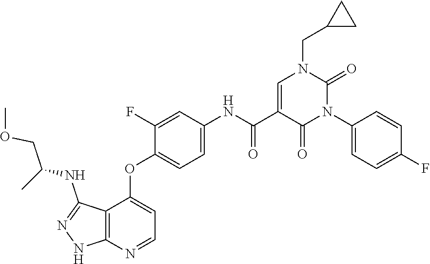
C1C(CN2C=C(C(=O)NC3=CC=C(OC4=CC=NC5=C4C(NC(COC)C)=NN5)C(F)=C3)C(=O)N(C3=CC=C(F)C=C3)C2=O)C1
